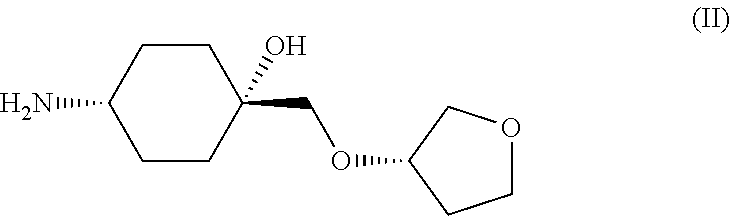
C1(N)CCC(COC2CCOC2)(O)CC1
